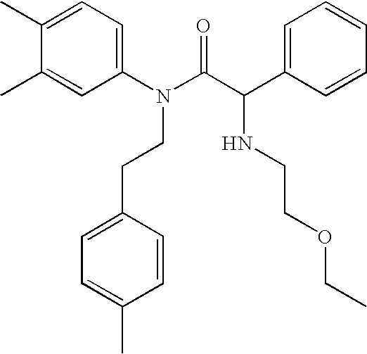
C1(N(C(C(C2=CC=CC=C2)NCCOCC)=O)CCC2=CC=C(C)C=C2)=CC=C(C)C(C)=C1
